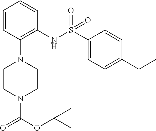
C1=CC(N2CCN(C(OC(C)(C)C)=O)CC2)=C(NS(C2=CC=C(C(C)C)C=C2)(=O)=O)C=C1
